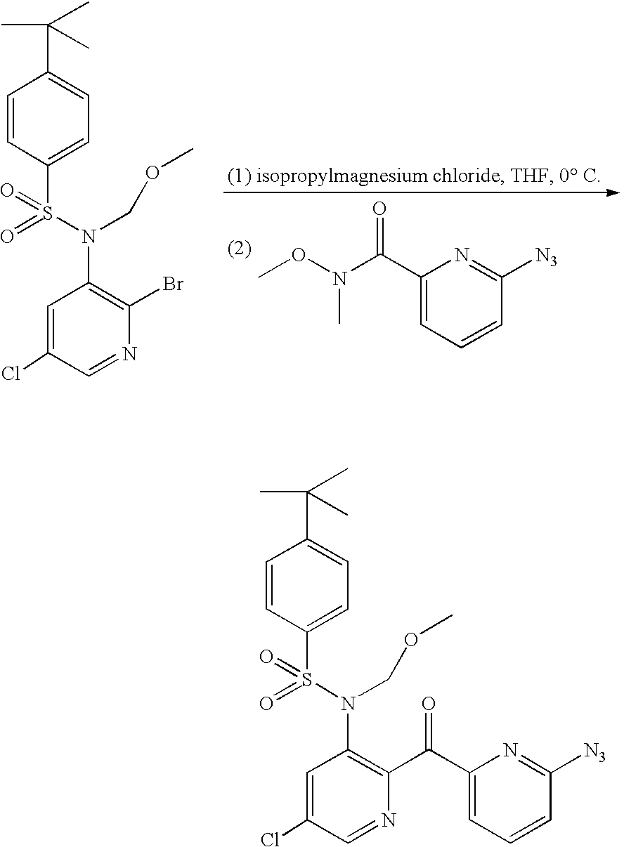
C1=C(C(N(OC)C)=O)N=C([N3])C=C1.C1=CC(S(N(C2=C(Br)N=CC(Cl)=C2)COC)(=O)=O)=CC=C1C(C)(C)C.C1=CC(S(N(C2=C(C(C3=CC=CC([N3])=N3)=O)N=CC(Cl)=C2)COC)(=O)=O)=CC=C1C(C)(C)C
